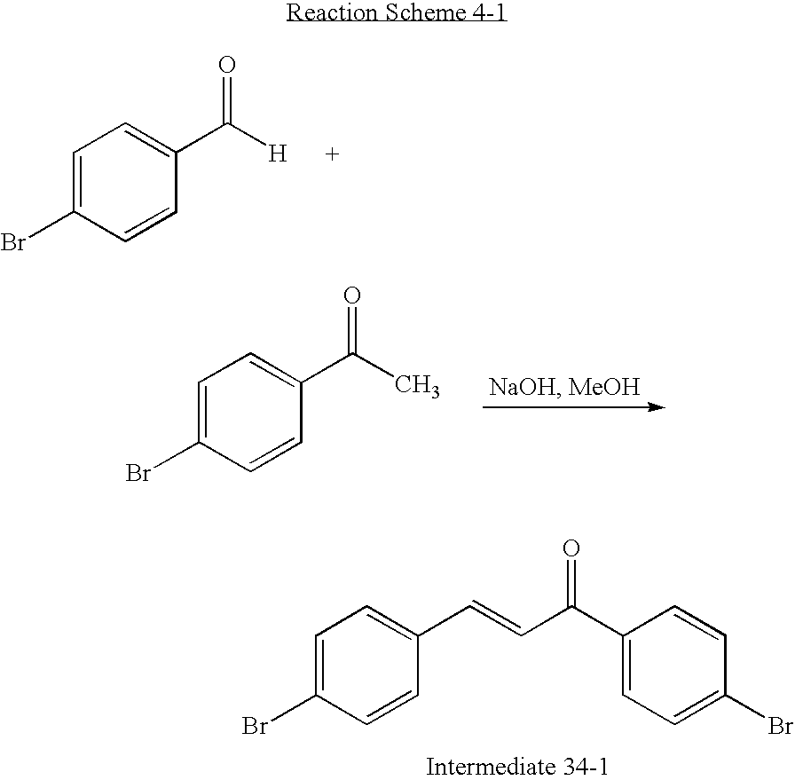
C1=C(Br)C=CC(C([H])=O)=C1.C1=C(Br)C=CC(C(C)=O)=C1.C1=C(Br)C=CC(C=CC(C2=CC=C(Br)C=C2)=O)=C1
